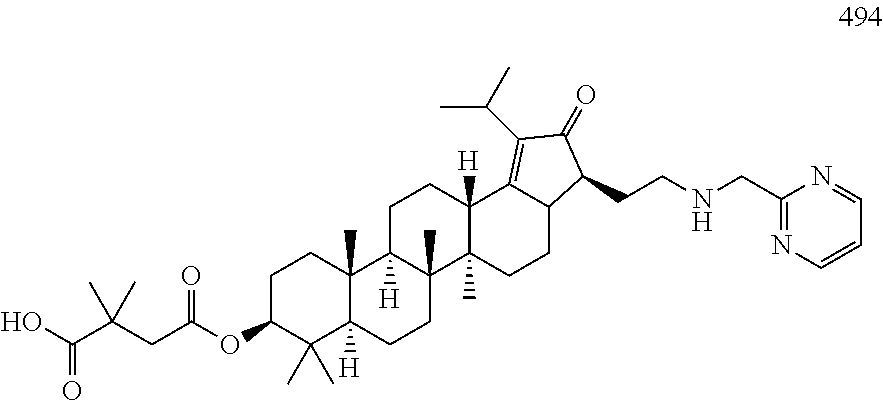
OC(C(CC(OC1C(C)(C)C2([H])C(C)(CC1)C1([H])C(C)(CC2)C2(C)C([H])(CC1)C1=C(C(C)C)C(=O)C(CCNCC3=NC=CC=N3)C1CC2)=O)(C)C)=O
